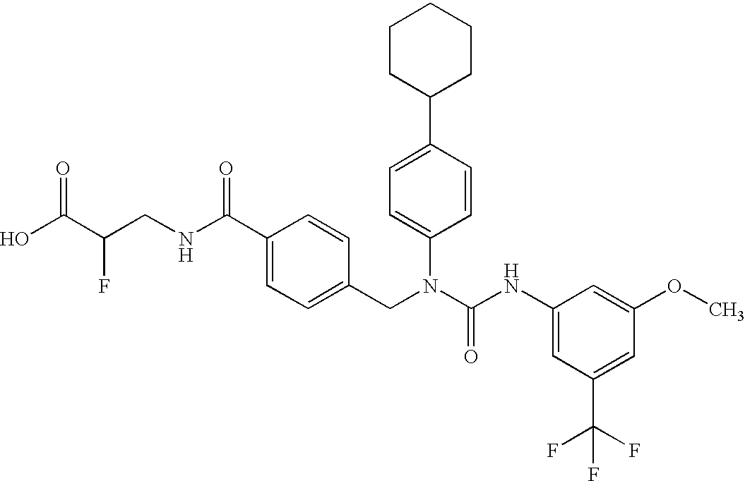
OC(C(CNC(C1=CC=C(CN(C(NC2=CC(C(F)(F)F)=CC(OC)=C2)=O)C2=CC=C(C3CCCCC3)C=C2)C=C1)=O)F)=O
